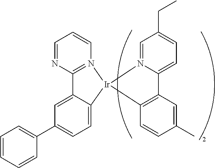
C1=CC=CC(C2=CC=C3C(=C2)C2=N(C=CC=N2)[Ir]32N3=CC(CC)=CC=C3C3=C2C=CC(C)=C3)=C1
